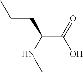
C(C(NC)CCC)(O)=O
